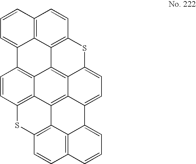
C1=CC2=C3C4=C1C1=CC=CC5=C1C1=C(SC6=CC=C7C(=C3C3=C(S2)C=CC2=C3C7=CC=C2)C6=C41)C=C5
